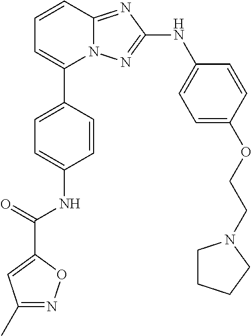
C1=CC2=NC(NC3=CC=C(OCCN4CCCC4)C=C3)=NN2C(C2=CC=C(NC(C3=CC(C)=NO3)=O)C=C2)=C1
